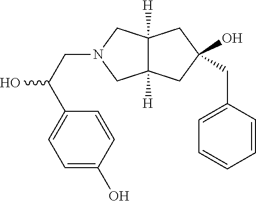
C12([H])C([H])(CC(CC3=CC=CC=C3)(O)C1)CN(CC(C1=CC=C(O)C=C1)O)C2
